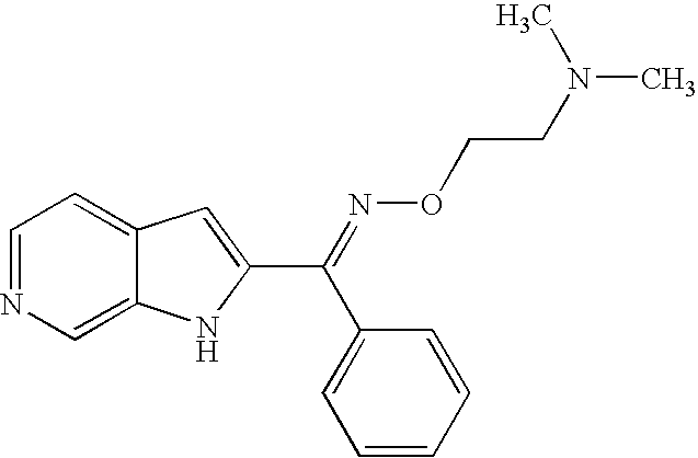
C1=NC=C2C(=C1)C=C(C(=NOCCN(C)C)C1=CC=CC=C1)N2
